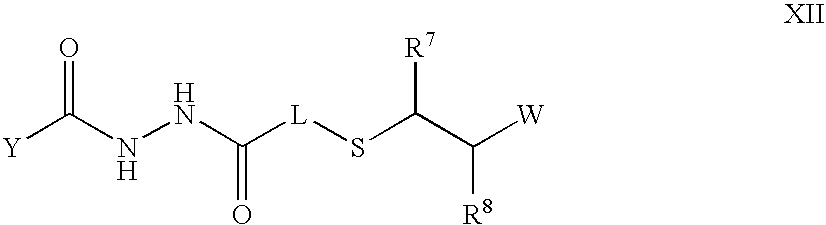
[Y]C(NNC([L]SC(C([W])[R8])[R7])=O)=O
